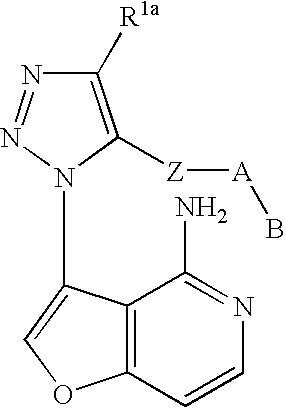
C1([R1a])=C([Z][A]B)N(C2=COC3=C2C(N)=NC=C3)N=N1
